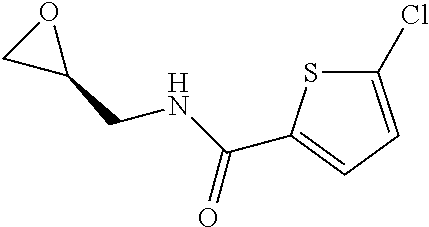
C1(Cl)=CC=C(C(NCC2OC2)=O)S1
